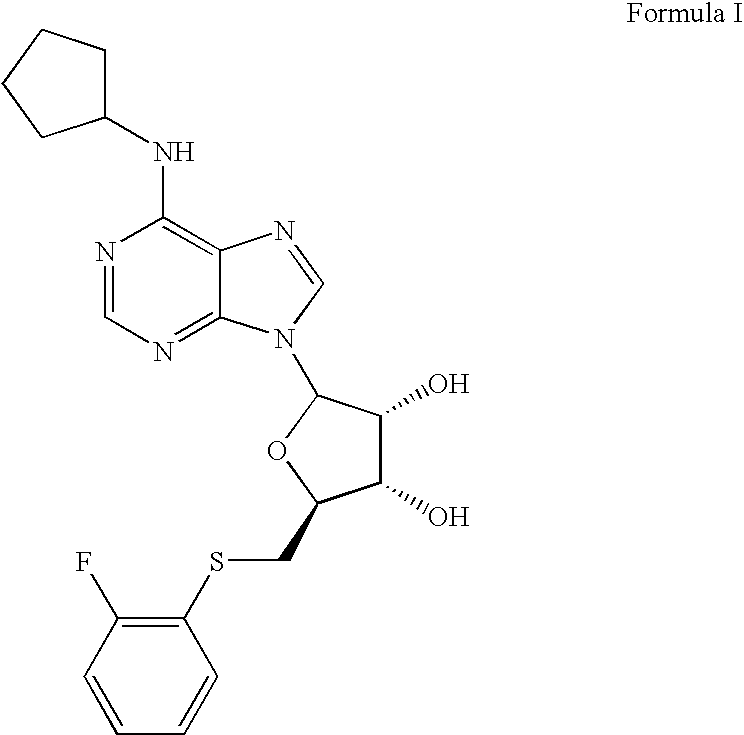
N1=CN=C2C(=C1NC1CCCC1)N=CN2C1C(O)C(O)C(CSC2=C(F)C=CC=C2)O1
